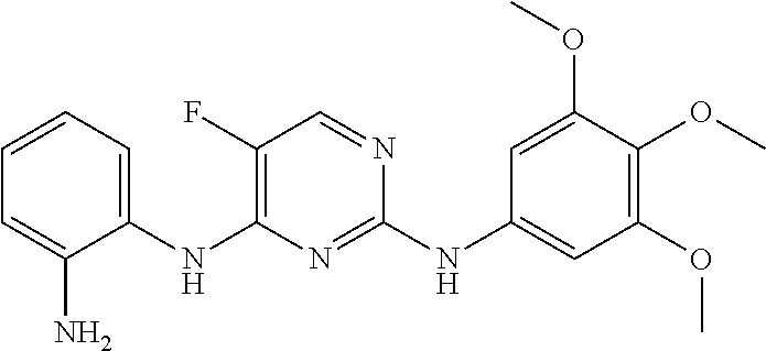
C1(F)=C(NC2=CC=CC=C2N)N=C(NC2=CC(OC)=C(OC)C(OC)=C2)N=C1
